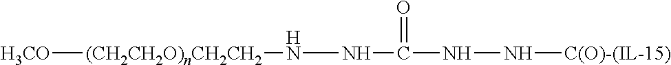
[H3CO][(CH2CH2O)nCH2CH2]NNC(=O)NN[C(O)-(IL-15)]
